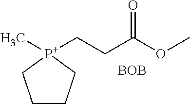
C1CC[P+](C)(CCC(OC)=O)C1.[BOB]
